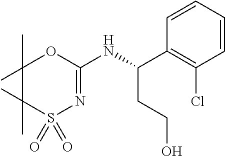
S1(=O)(=O)N=C(NC(CCO)C2=C(Cl)C=CC=C2)OC(C)(C)C1(C)C
